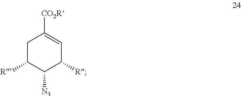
C1C([R])C([N3])C([R])C=C1[CO2R]
